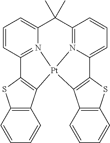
C1=CC=CC2=C1SC1=C2[Pt]23N4=C1C=CC=C4C(C)(C)C1=N2C(=CC=C1)C1=C3C2=C(S1)C=CC=C2
